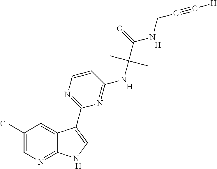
C1(Cl)=CN=C2C(=C1)C(C1=NC=CC(NC(C(NCC#C[H])=O)(C)C)=N1)=CN2.[H].[H].[H]
